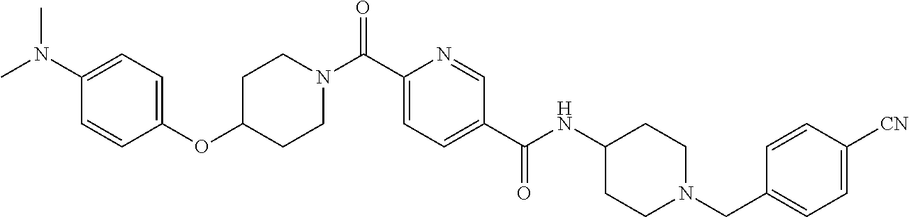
C(C1=CC=C(C(NC2CCN(CC3=CC=C([CN])C=C3)CC2)=O)C=N1)(=O)N1CCC(OC2=CC=C(N(C)C)C=C2)CC1
